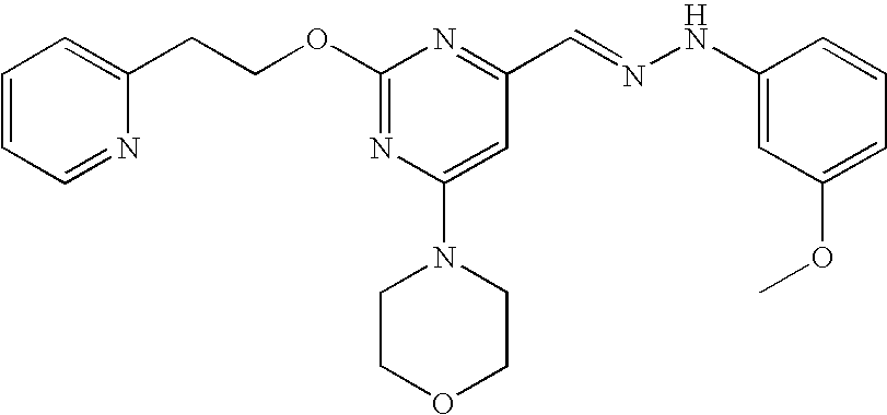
C1=CC=NC(CCOC2=NC(N3CCOCC3)=CC(C=NNC3=CC(OC)=CC=C3)=N2)=C1
